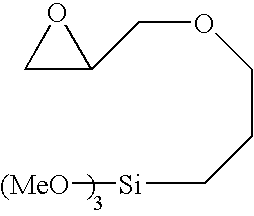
C1C(COCCC[Si][(MeO])O1
